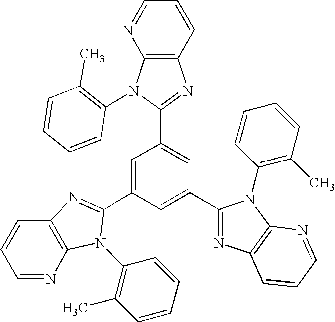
C1=NC2=C(C=C1)N=C(C(C=C(C=CC1=NC3=C(N1C1=C(C)C=CC=C1)N=CC=C3)C1=NC3=C(N1C1=C(C)C=CC=C1)N=CC=C3)=C)N2C1=C(C)C=CC=C1
